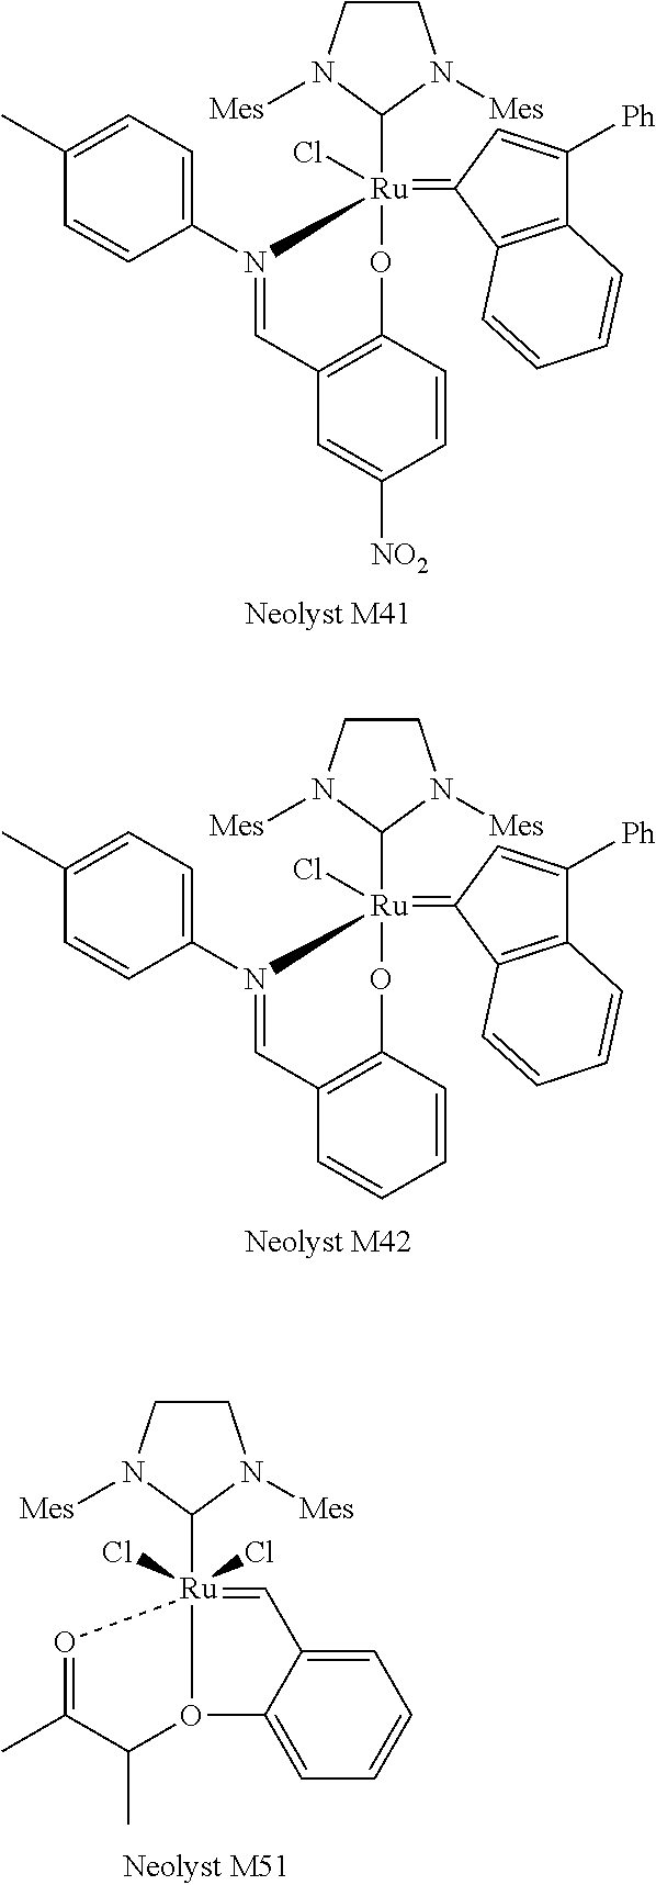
[Ru]1(Cl)(=C2C3=C(C([Ph])=C2)C=CC=C3)(C2N([Mes])CCN2[Mes])OC2=C(C=C([NO2])C=C2)C=N1C1=CC=C(C)C=C1.[Ru]1(Cl)(=C2C3=C(C([Ph])=C2)C=CC=C3)(C2N([Mes])CCN2[Mes])OC2=C(C=CC=C2)C=N1C1=CC=C(C)C=C1.[Ru]12(Cl)(Cl)(C3N([Mes])CCN3[Mes])=CC3=CC=CC=C3O1C(C)C(C)=O2
